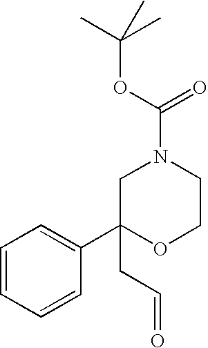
C1=CC=CC(C2(CC=O)OCCN(C(=O)OC(C)(C)C)C2)=C1
